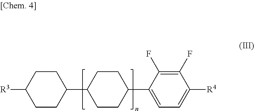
C1CC(C2=CC=C([R4])C(F)=C2F)CCC1C1CCC([R3])CC1
